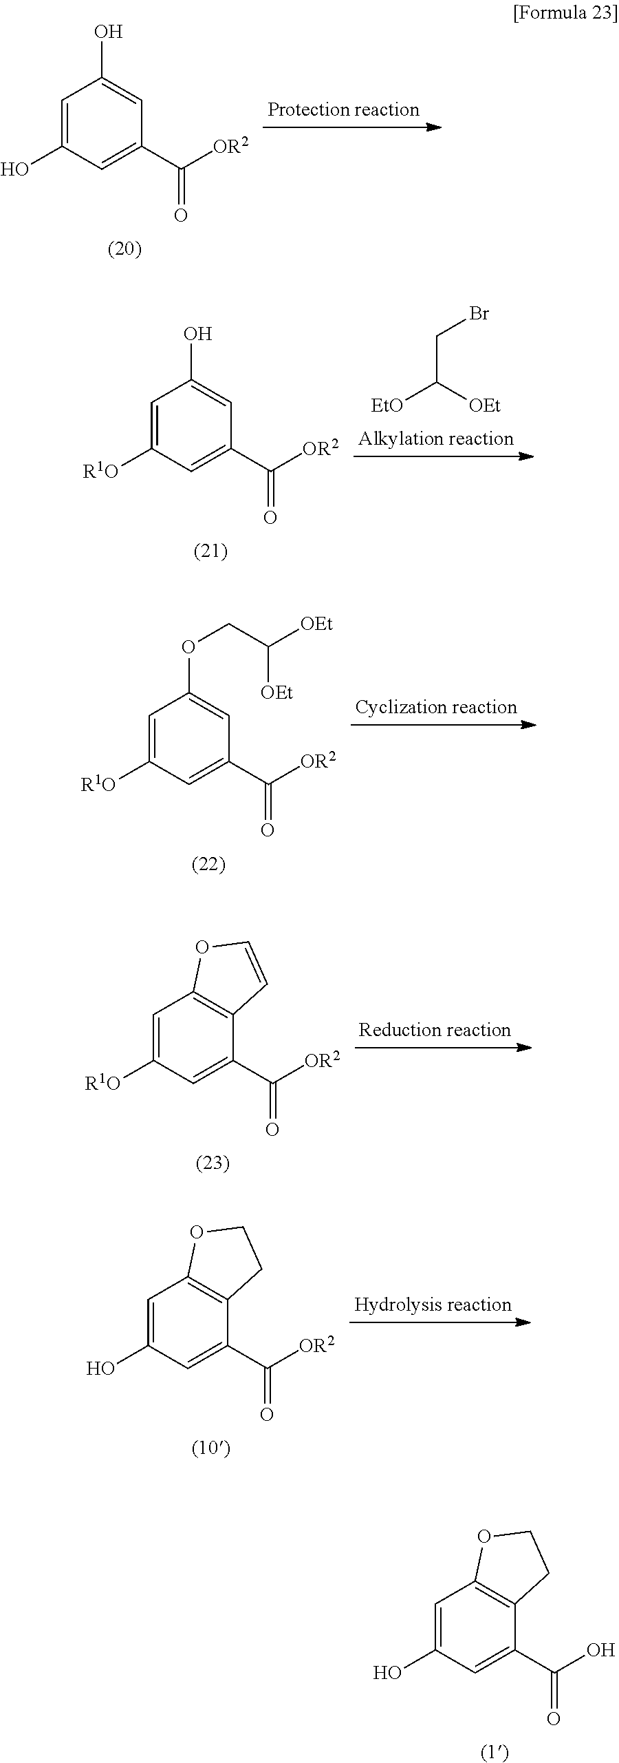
C1=C(O)C=C(C(O)=O)C2=C1OCC2.C1=C(O)C=C(C([OR2])=O)C=C1O.C1=C([R1O])C=C(C([OR2])=O)C=C1O.[EtO]C([OEt])CBr.C1=C([R1O])C=C(C([OR2])=O)C=C1OCC([OEt])[OEt].C1=C([R1O])C=C(C([OR2])=O)C2=C1OC=C2.C1=C(O)C=C(C([OR2])=O)C2=C1OCC2
